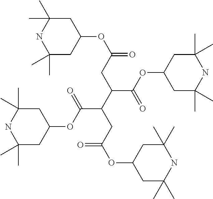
C1C(C)(C)NC(C)(C)CC1OC(C(CC(=O)OC1CC(C)(C)NC(C)(C)C1)C(CC(=O)OC1CC(C)(C)NC(C)(C)C1)C(=O)OC1CC(C)(C)NC(C)(C)C1)=O
